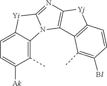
C1=C2C(=C(C)C([Ak])=C1)N1C(=NC3=C1C1=C([Yj]3)C=CC([Bl])=C1C)[Yi]2
